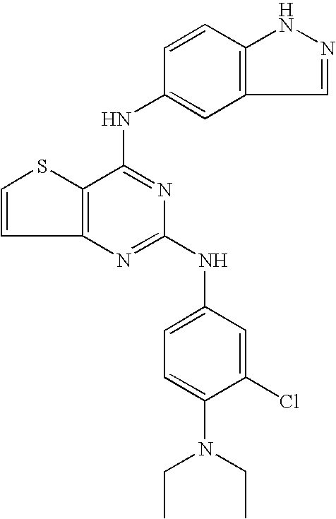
C12=C(C(NC3=CC4=C(C=C3)NN=C4)=NC(NC3=CC=C(N(CC)CC)C(Cl)=C3)=N1)SC=C2
